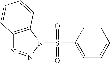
C12=C(N(S(C3=CC=CC=C3)(=O)=O)N=N1)C=CC=C2
